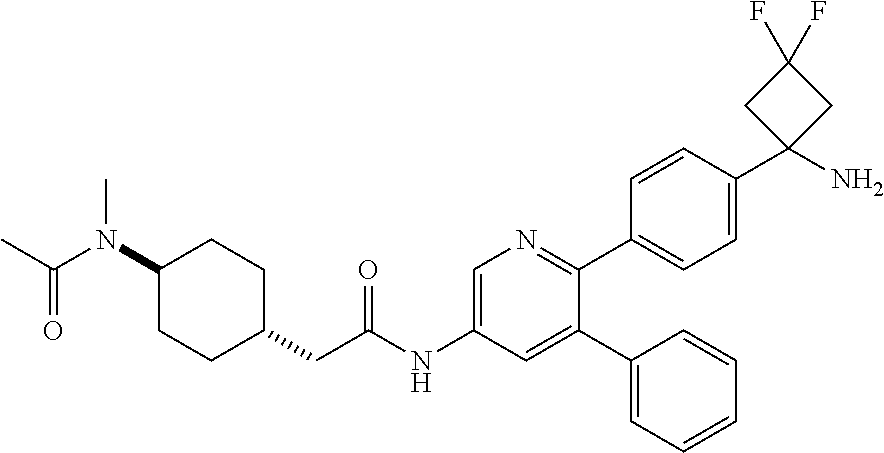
CC(N(C1CCC(CC(NC2=CN=C(C3=CC=C(C4(N)CC(F)(F)C4)C=C3)C(C3=CC=CC=C3)=C2)=O)CC1)C)=O
